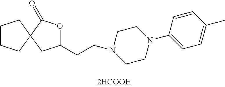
C12(CC(CCN3CCN(C4=CC=C(C)C=C4)CC3)OC1=O)CCCC2
